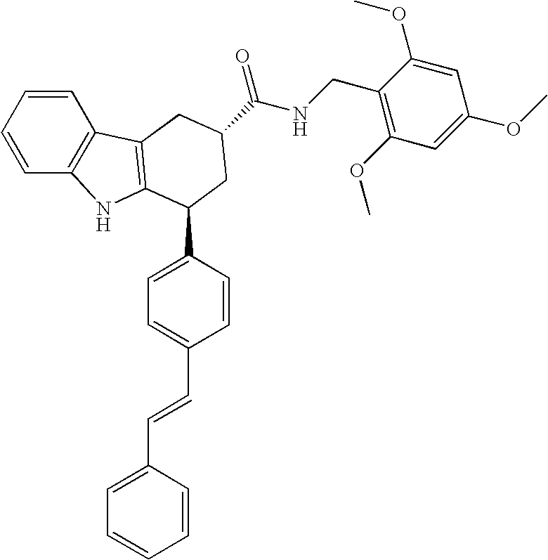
C1=CC2=C(C=C1)C1=C(N2)C(C2=CC=C(C=CC3=CC=CC=C3)C=C2)CC(C(NCC2=C(OC)C=C(OC)C=C2OC)=O)C1
